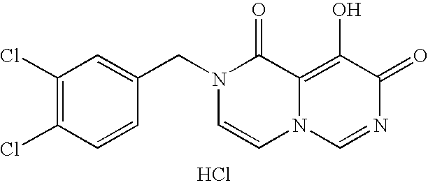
C1(Cl)=C(Cl)C=CC(CN2C=CN3C(=C(O)C(=O)N=C3)C2=O)=C1.Cl
